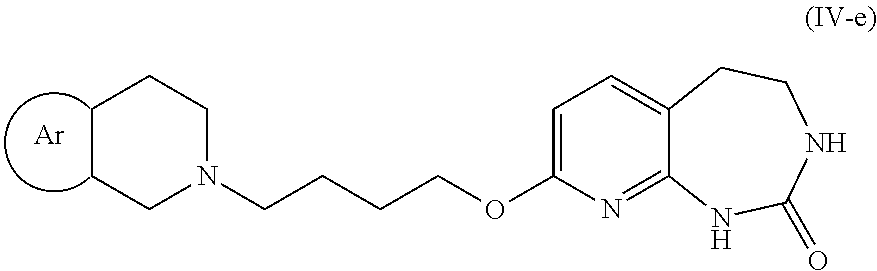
C12=CC=C(OCCCCN3CCCCC3)N=C1NC(=O)NCC2.[Ar]
